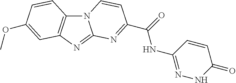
N12C3=C(N=C1N=C(C(=O)NC1=NNC(=O)C=C1)C=C2)C=C(OC)C=C3
